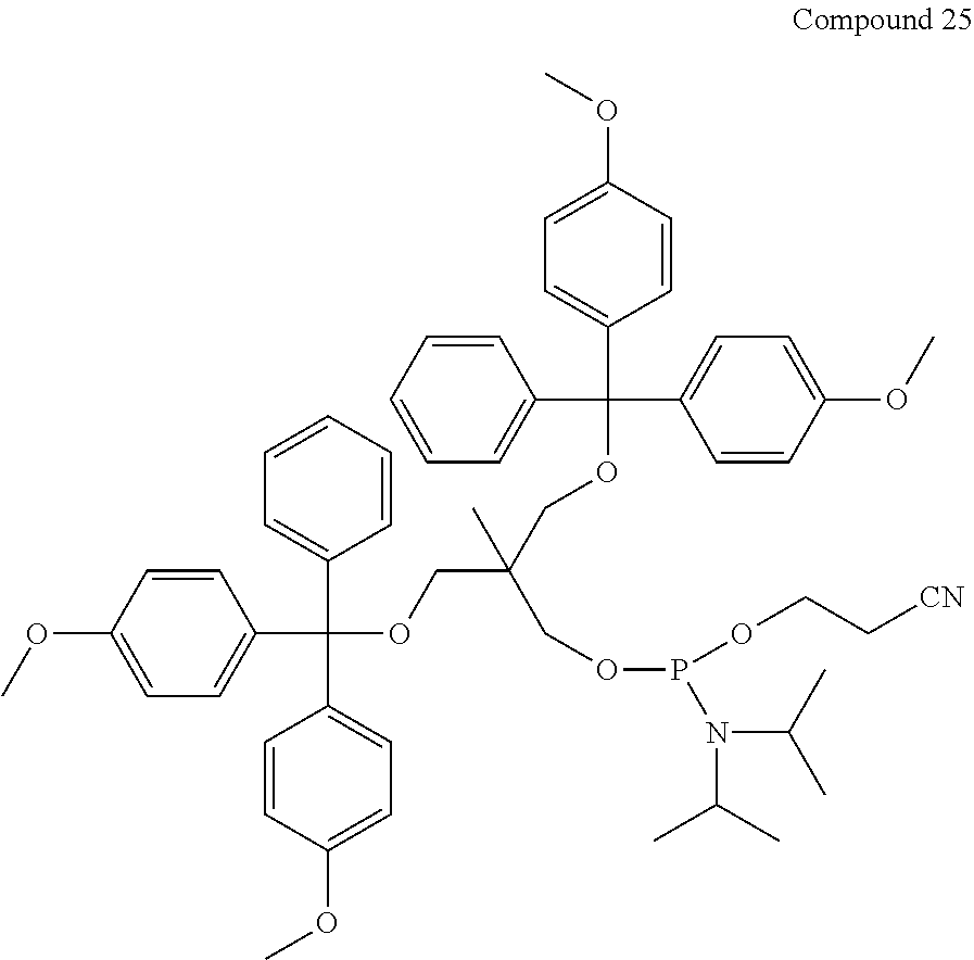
C1=CC(OC)=CC=C1C(OCC(COC(C1=CC=CC=C1)(C1=CC=C(OC)C=C1)C1=CC=C(OC)C=C1)(COP(N(C(C)C)C(C)C)OCC[CN])C)(C1=CC=CC=C1)C1=CC=C(OC)C=C1
